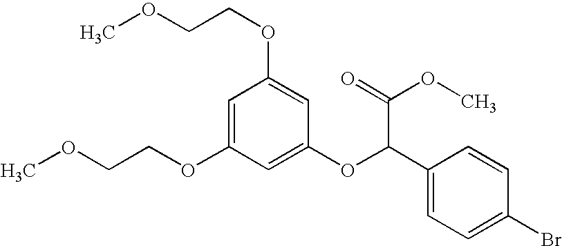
C1=C(OCCOC)C=C(OC(C2=CC=C(Br)C=C2)C(=O)OC)C=C1OCCOC
